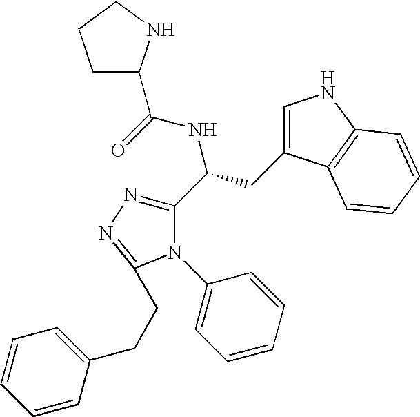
C1(C(CC2=CNC3=C2C=CC=C3)NC(=O)C2CCCN2)=NN=C(CCC2=CC=CC=C2)N1C1=CC=CC=C1
